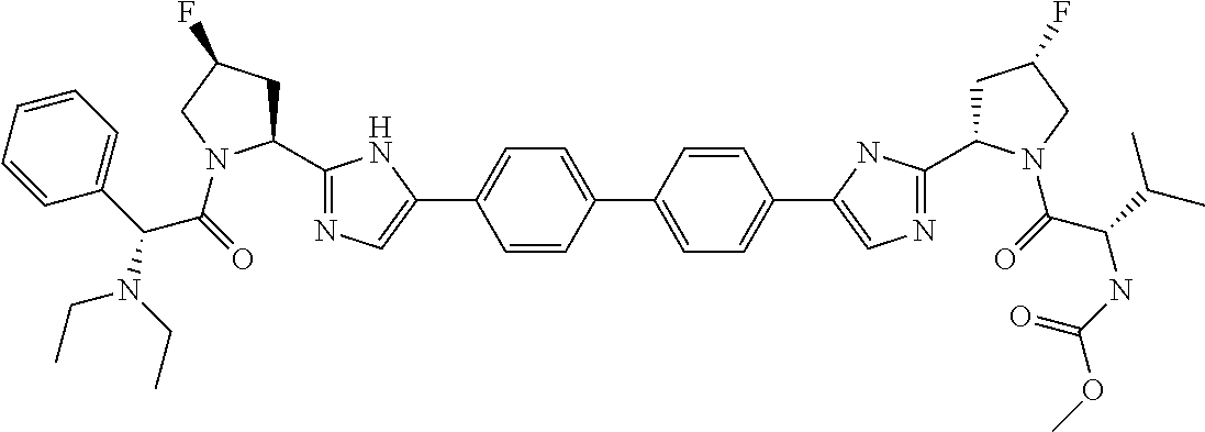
C1=CC(C2=CC=C(C3=CN=C(C4CC(F)CN4C(C(C(C)C)NC(OC)=O)=O)N3)C=C2)=CC=C1C1=CN=C(C2CC(F)CN2C(C(C2=CC=CC=C2)N(CC)CC)=O)N1
